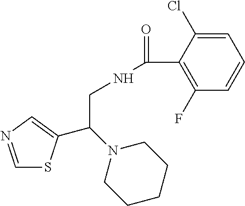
C1=NC=C(C(N2CCCCC2)CNC(=O)C2=C(F)C=CC=C2Cl)S1
